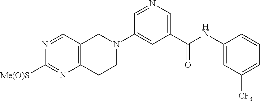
C1=NC=C(C(NC2=CC([CF3])=CC=C2)=O)C=C1N1CC2=C(CC1)N=C([Me(O)S])N=C2
